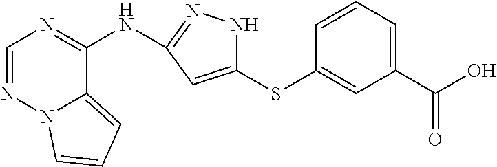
C1=NN2C(=CC=C2)C(NC2=NNC(SC3=CC(C(=O)O)=CC=C3)=C2)=N1
